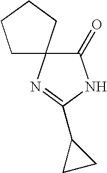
C1(=O)NC(C2CC2)=NC12CCCC2
